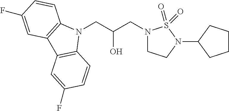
N1(CC(CN2CCN(C3CCCC3)S2(=O)=O)O)C2=C(C3=C1C=CC(F)=C3)C=C(F)C=C2
